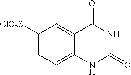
C1([ClO2S])=CC=C2C(=C1)C(=O)NC(=O)N2
